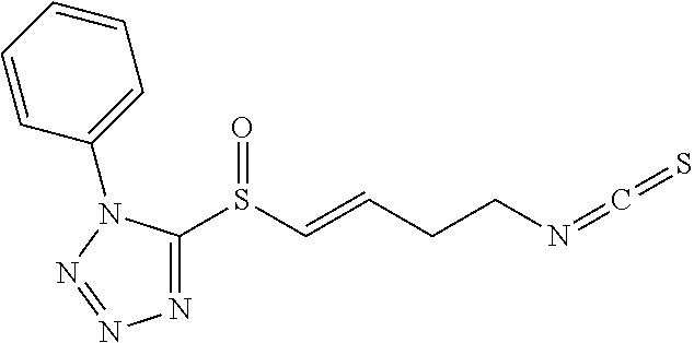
S(C=CCCN=C=S)(=O)C1=NN=NN1C1=CC=CC=C1
